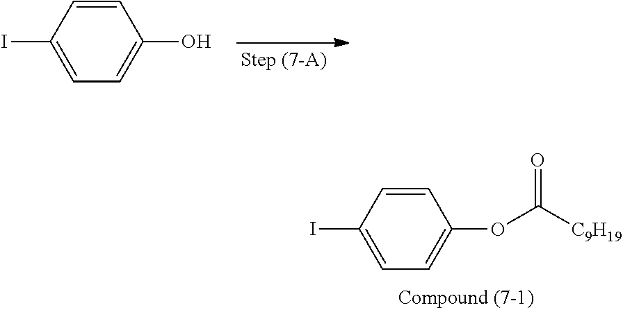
C1=CC(I)=CC=C1O.C1=CC(I)=CC=C1OC([C9H19])=O
